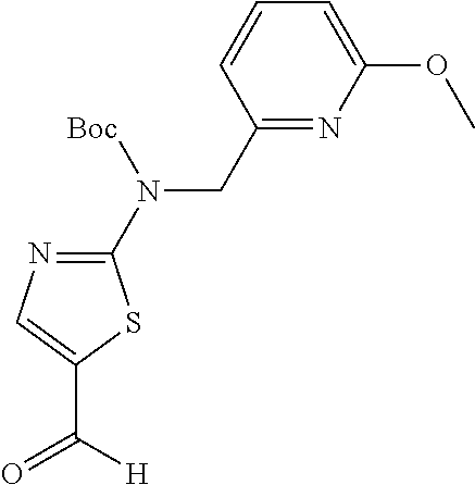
C1(CN(C2=NC=C(C(=O)[H])S2)[Boc])=NC(OC)=CC=C1
